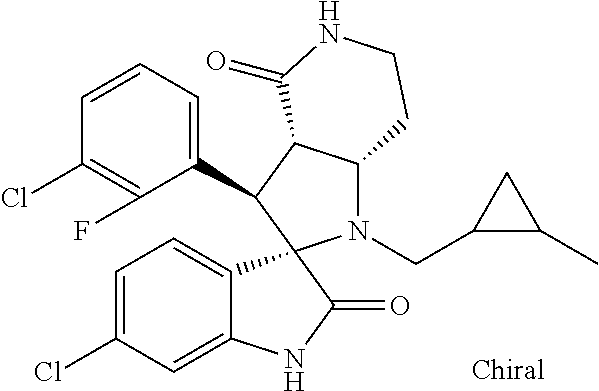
C1(C2C3C(N(CC4C(C)C4)C24C2=CC=C(Cl)C=C2NC4=O)CCNC3=O)=CC=CC(Cl)=C1F
